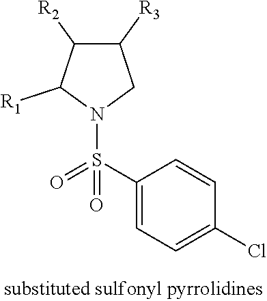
C1([R3])C([R2])C([R1])N(S(C2=CC=C(Cl)C=C2)(=O)=O)C1
